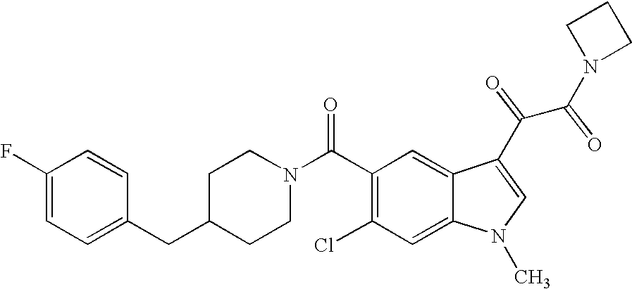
C1(F)=CC=C(CC2CCN(C(C3=C(Cl)C=C4C(=C3)C(C(C(N3CCC3)=O)=O)=CN4C)=O)CC2)C=C1
